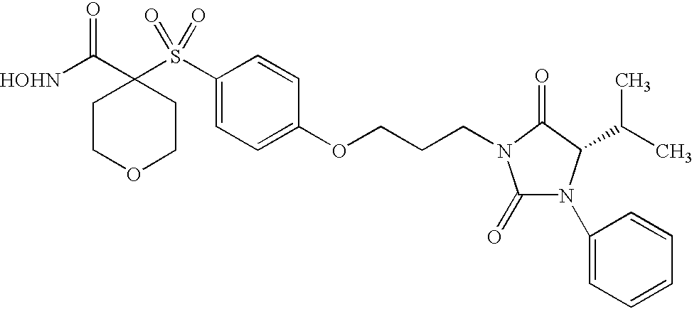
[HOHN]C(C1(S(C2=CC=C(OCCCN3C(=O)N(C4=CC=CC=C4)C(C(C)C)C3=O)C=C2)(=O)=O)CCOCC1)=O
